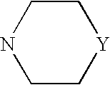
C1CNCC[Y]1
